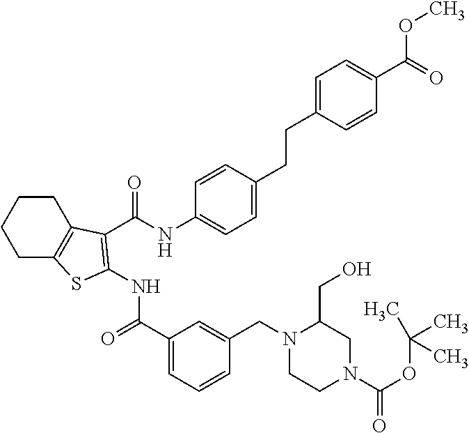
C1CC2=C(CC1)SC(NC(=O)C1=CC=CC(CN3CCN(C(OC(C)(C)C)=O)CC3CO)=C1)=C2C(NC1=CC=C(CCC2=CC=C(C(=O)OC)C=C2)C=C1)=O
